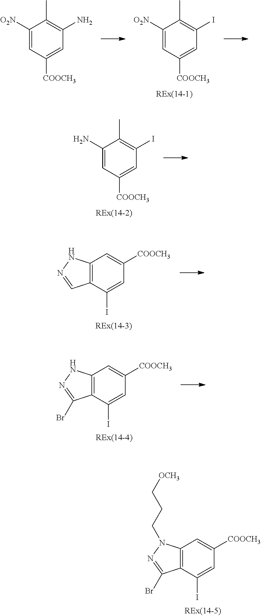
C1([O2N])=CC([COOCH3])=CC(N)=C1C.C1([O2N])=CC([COOCH3])=CC(I)=C1C.C1(N)=CC([COOCH3])=CC(I)=C1C.C12=C(C(I)=CC([COOCH3])=C1)C=NN2.C12=C(C(I)=CC([COOCH3])=C1)C(Br)=NN2.C12=C(C(I)=CC([COOCH3])=C1)C(Br)=NN2CCC[OCH3]
